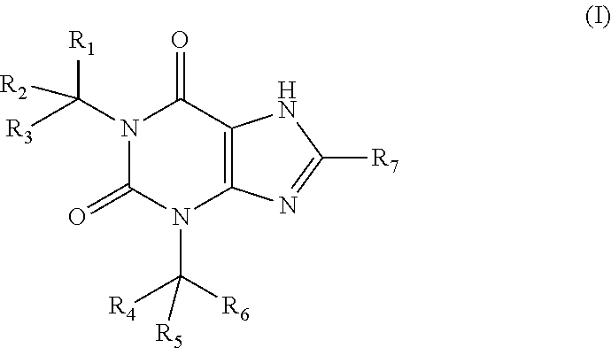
N1(C([R3])([R1])[R2])C(=O)N(C([R6])([R4])[R5])C2=C(C1=O)NC([R7])=N2
